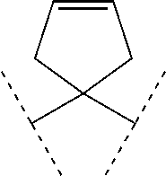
C(C1(C(C)C)CC=CC1)(C)C
